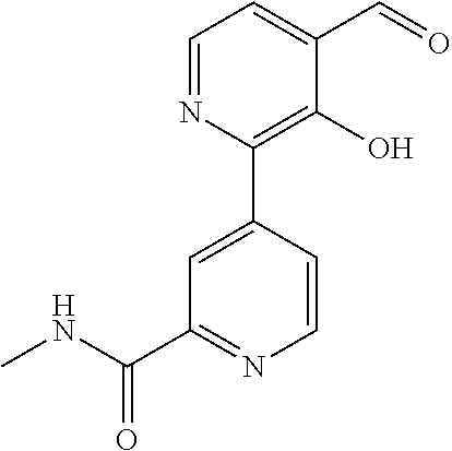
C1(C2=CC(C(NC)=O)=NC=C2)=C(O)C(C=O)=CC=N1
